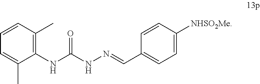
C1=CC=C(C)C(NC(NN=CC2=CC=C([NHSO2Me])C=C2)=O)=C1C
